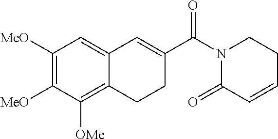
C1([MeO])=C([MeO])C([OMe])=C2C(=C1)C=C(C(N1C(=O)C=CCC1)=O)CC2
